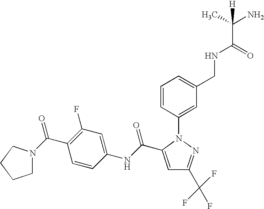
C1CCCN1C(C1=C(F)C=C(NC(=O)C2=CC(C(F)(F)F)=NN2C2=CC(CNC(C(C)(N)[H])=O)=CC=C2)C=C1)=O
